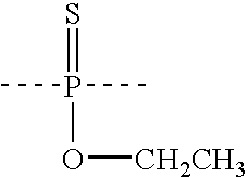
S=P(C)(C)O[CH2CH3]
